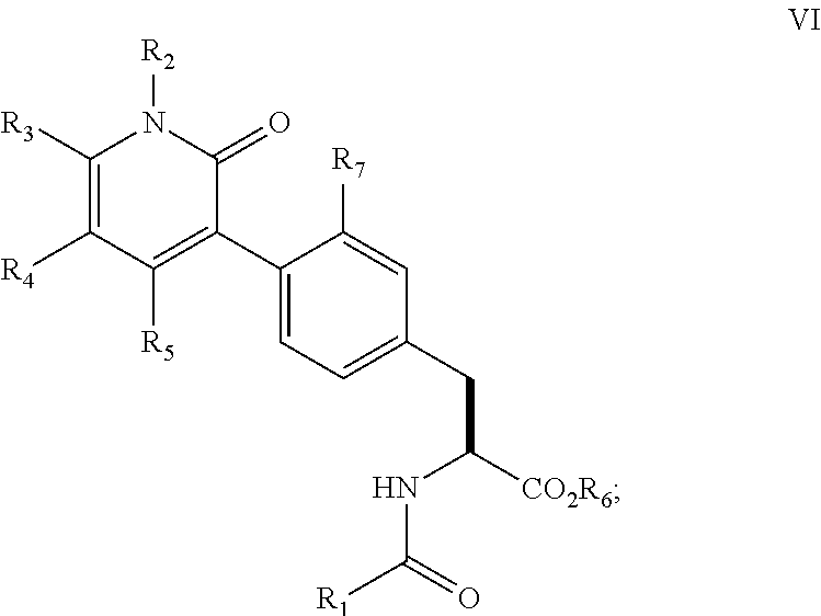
C1([R3])=C([R4])C([R5])=C(C2=CC=C(CC([CO2R6])NC([R1])=O)C=C2[R7])C(=O)N1[R2]
